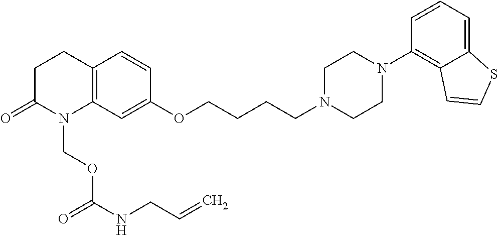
C1C(=O)N(COC(NCC=C)=O)C2=C(C1)C=CC(OCCCCN1CCN(C3=C4C(=CC=C3)SC=C4)CC1)=C2
